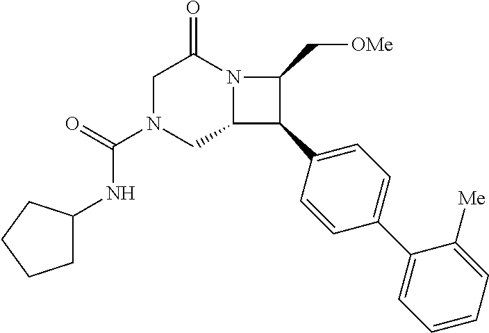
C1N(C(NC2CCCC2)=O)CC2N(C1=O)C(C[OMe])C2C1=CC=C(C2=CC=CC=C2[Me])C=C1
